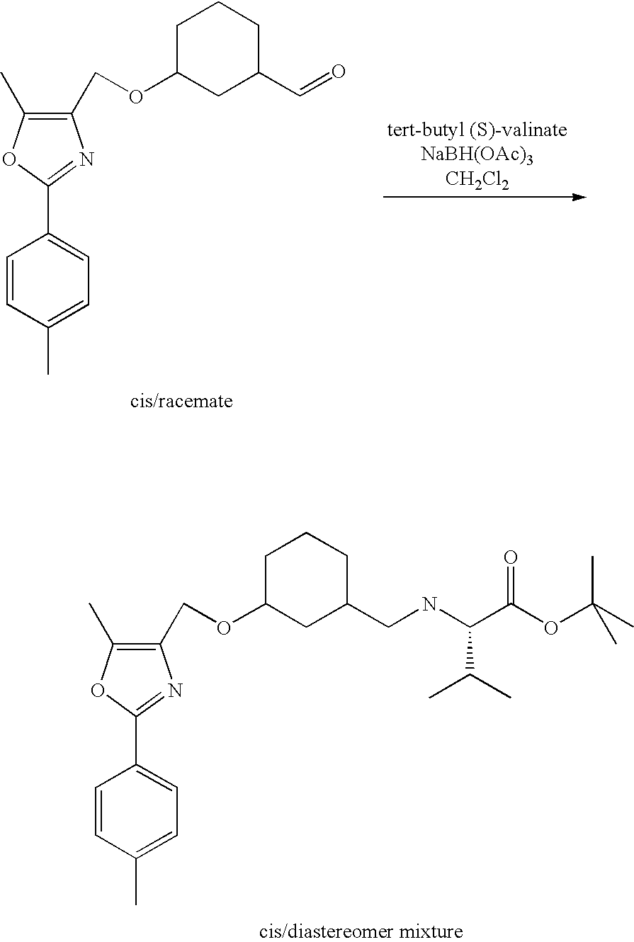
C1(COC2CC(C=O)CCC2)=C(C)OC(C2=CC=C(C)C=C2)=N1.C1(COC2CC(CNC(C(OC(C)(C)C)=O)C(C)C)CCC2)=C(C)OC(C2=CC=C(C)C=C2)=N1
